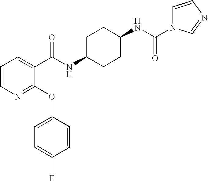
N1=C(OC2=CC=C(F)C=C2)C(C(NC2CCC(NC(N3C=CN=C3)=O)CC2)=O)=CC=C1
